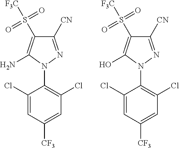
C1([CN])=NN(C2=C(Cl)C=C([CF3])C=C2Cl)C(N)=C1S([F3C])(=O)=O.C1([CN])=NN(C2=C(Cl)C=C([CF3])C=C2Cl)C(O)=C1S([F3C])(=O)=O
